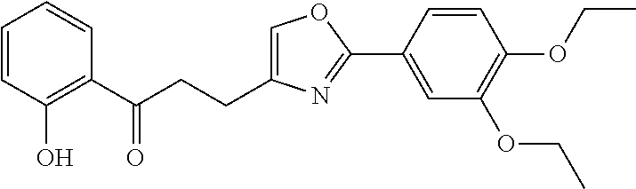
C1=C(CCC(C2=C(O)C=CC=C2)=O)N=C(C2=CC(OCC)=C(OCC)C=C2)O1
